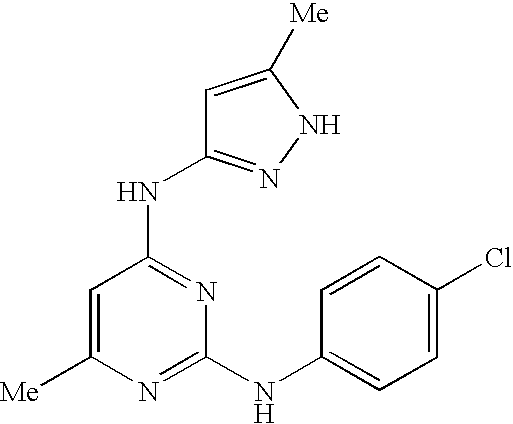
[Me]C1=CC(NC2=NNC([Me])=C2)=NC(NC2=CC=C(Cl)C=C2)=N1
